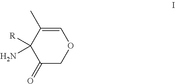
C1([R])(N)C(=O)COC=C1C
